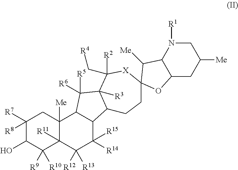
C1([R7])([R8])C(O)C([R9])([R10])C2([R11])C([Me])(C1)C1C(C([R14])([R15])C2([R12])[R13])C2C([R3])(C1([R6])[R5])C([R2])(C[R4])[X]C1(CC2)C([Me])C2C(CC([Me])CN2[R1])O1
